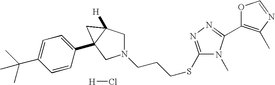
C1(C2=NN=C(SCCCN3CC4([H])C(C5=CC=C(C(C)(C)C)C=C5)(C3)C4)N2C)=C(C)N=CO1.[H]Cl
